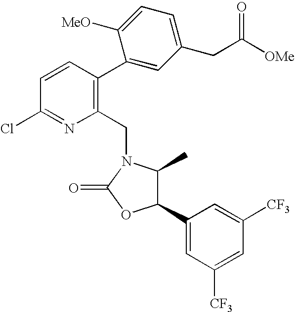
C1(C2C(C)N(CC3=C(C4=CC(CC([OMe])=O)=CC=C4[MeO])C=CC(Cl)=N3)C(=O)O2)=CC([CF3])=CC([CF3])=C1
